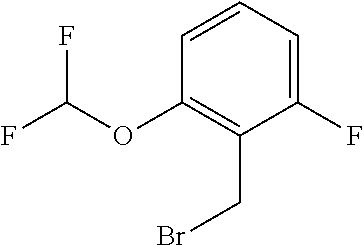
C1(OC(F)F)=C(CBr)C(F)=CC=C1
